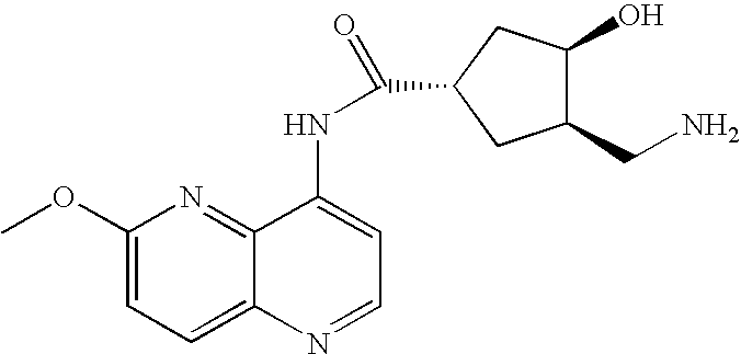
C1(CN)C(O)CC(C(=O)NC2=CC=NC3=CC=C(OC)N=C23)C1
